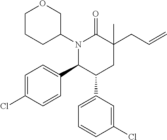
C1CCC(N2C(C3=CC=C(Cl)C=C3)C(C3=CC=CC(Cl)=C3)CC(C)(CC=C)C2=O)CO1
